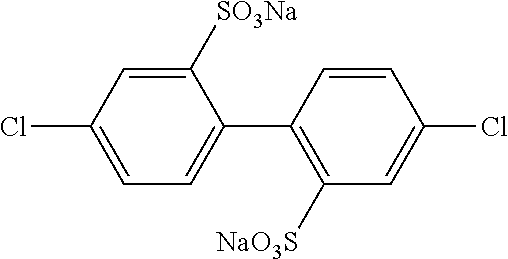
[SO3Na]C1=CC(Cl)=CC=C1C1=C([NaO3S])C=C(Cl)C=C1
